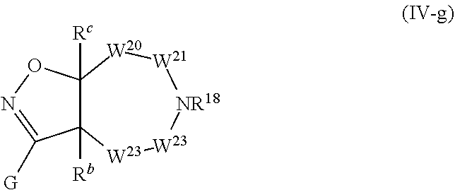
C12([Rc])C([Rb])([W23][W23][NR18][W21][W20]1)C([G])=NO2
